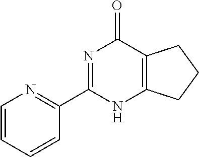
C1(C2=NC(=O)C3=C(N2)CCC3)=NC=CC=C1
